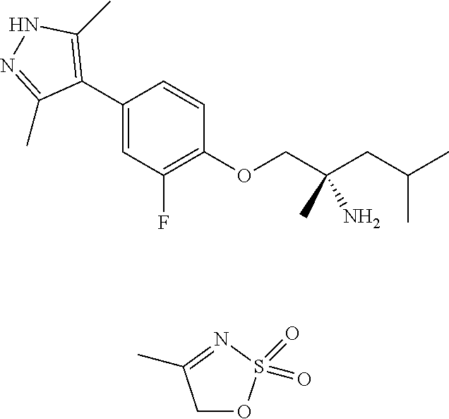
C1(C2=C(C)NN=C2C)=CC(F)=C(OCC(CC(C)C)(N)C)C=C1.C1OS(=O)(=O)N=C1C
